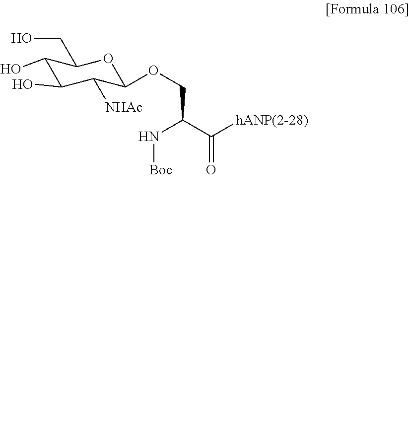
C1(O)C(O)C([NHAc])C(OCC(C([hANP(2-28)])=O)N[Boc])OC1CO
